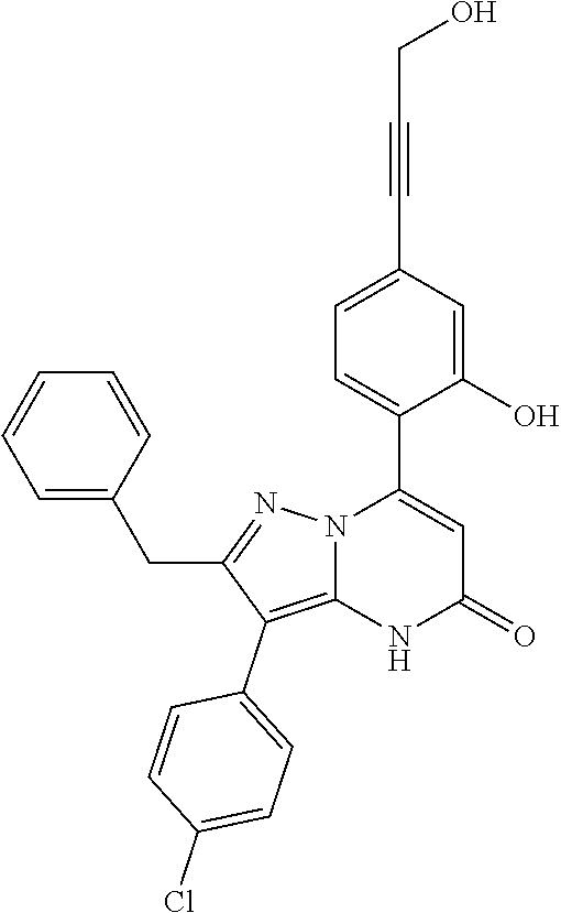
C1(O)=CC(C#CCO)=CC=C1C1=CC(=O)NC2=C(C3=CC=C(Cl)C=C3)C(CC3=CC=CC=C3)=NN12
